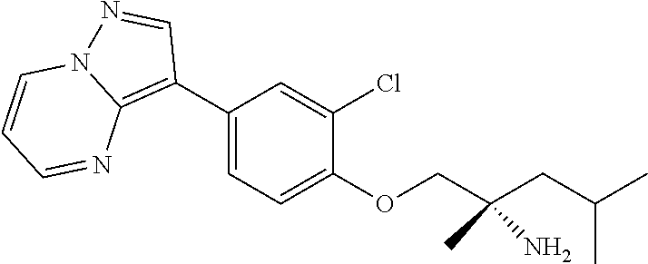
C1(C2=CC=C(OCC(CC(C)C)(C)N)C(Cl)=C2)=C2N(N=C1)C=CC=N2
